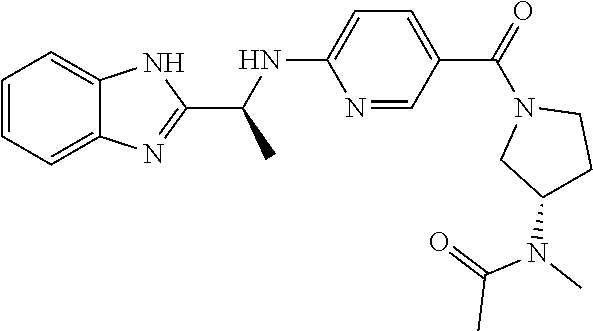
N1=CC(C(=O)N2CC(N(C)C(=O)C)CC2)=CC=C1NC(C)C1=NC2=CC=CC=C2N1
